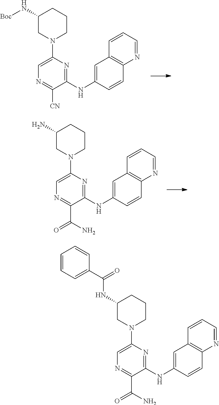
C1(N[Boc])CN(C2=CN=C([CN])C(NC3=CC4=C(C=C3)N=CC=C4)=N2)CCC1.C1(N)CN(C2=CN=C(C(N)=O)C(NC3=CC4=C(C=C3)N=CC=C4)=N2)CCC1.C1(NC(C2=CC=CC=C2)=O)CN(C2=CN=C(C(N)=O)C(NC3=CC4=C(C=C3)N=CC=C4)=N2)CCC1
